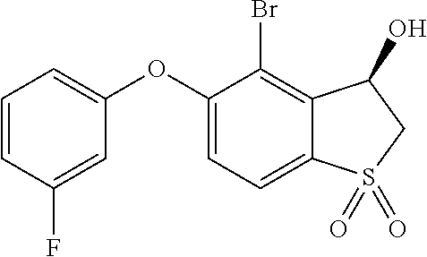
C1=CC(F)=CC(OC2=CC=C3C(=C2Br)C(O)CS3(=O)=O)=C1
